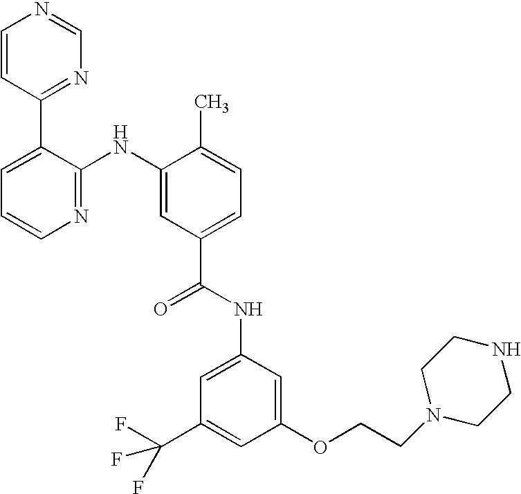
N1=C(NC2=CC(C(NC3=CC(C(F)(F)F)=CC(OCCN4CCNCC4)=C3)=O)=CC=C2C)C(C2=NC=NC=C2)=CC=C1
